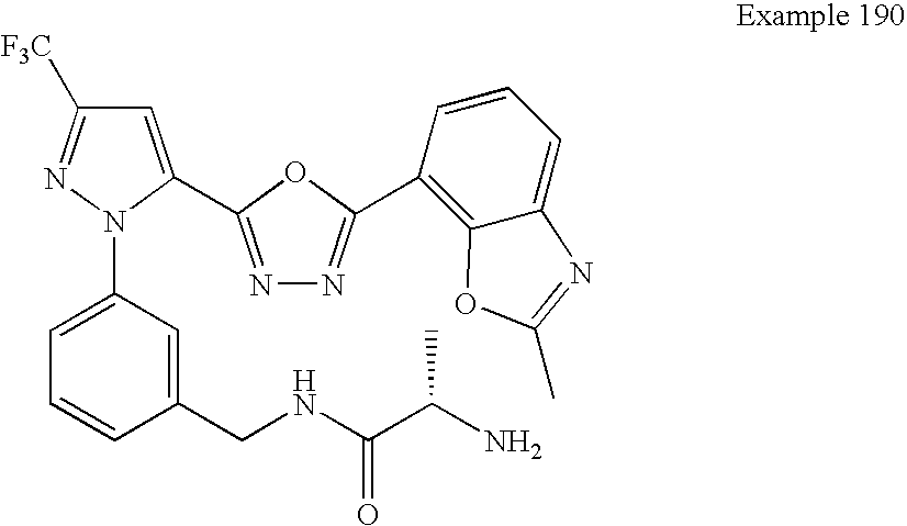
C1=CC(CNC(C(N)C)=O)=CC(N2C(C3=NN=C(C4=C5C(=CC=C4)N=C(C)O5)O3)=CC([F3C])=N2)=C1
